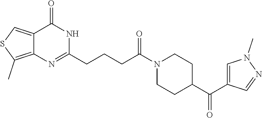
C12=CSC(C)=C1N=C(CCCC(N1CCC(C(=O)C3=CN(C)N=C3)CC1)=O)NC2=O
